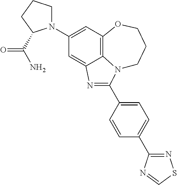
C1(N2CCCC2C(=O)N)=CC2=C3C(=C1)N=C(C1=CC=C(C4=NSC=N4)C=C1)N3CCCO2
